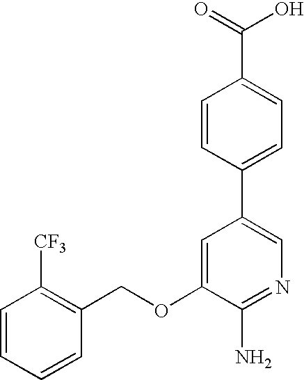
C1=CC=CC(COC2=CC(C3=CC=C(C(=O)O)C=C3)=CN=C2N)=C1[CF3]
